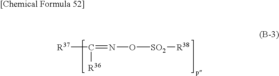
[R37]C(=NO[SO2][R38])[R36]
